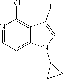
C1=C2C(=C(Cl)N=C1)C(I)=CN2C1CC1
